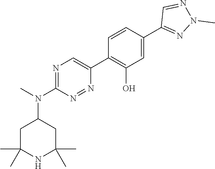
N1=NC(N(C)C2CC(C)(C)NC(C)(C)C2)=NC=C1C1=C(O)C=C(C2=NN(C)N=C2)C=C1
